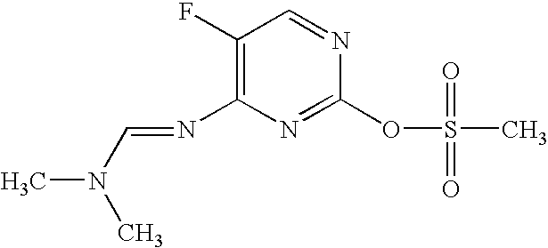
C1(F)=C(N=CN(C)C)N=C(OS(=O)(=O)C)N=C1
